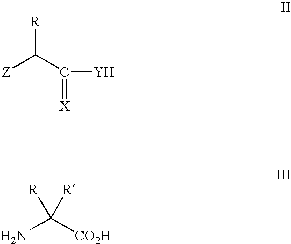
[R]C(C([Y])=[X])[Z].NC([CO2H])([R])[R]
